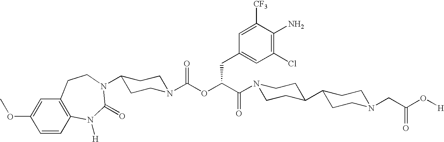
C1=CC2=C(C=C1OC)CCN(C1CCN(C(OC(CC3=CC(Cl)=C(N)C([CF3])=C3)C(=O)N3CCC(C4CCN(CC(O[H])=O)CC4)CC3)=O)CC1)C(=O)N2[H]
